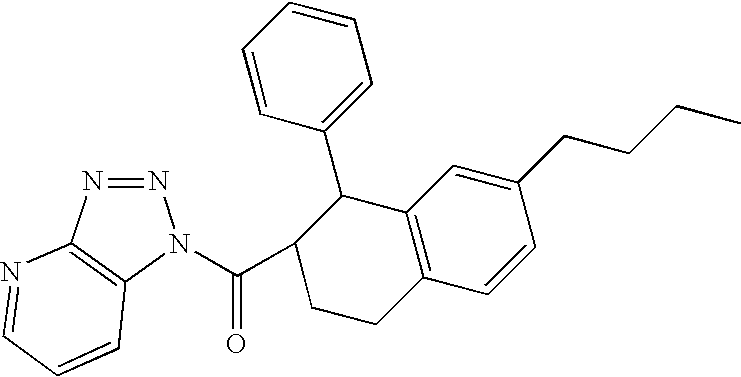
N1=NC2=C(N1C(C1CCC3=C(C1C1=CC=CC=C1)C=C(CCCC)C=C3)=O)C=CC=N2
